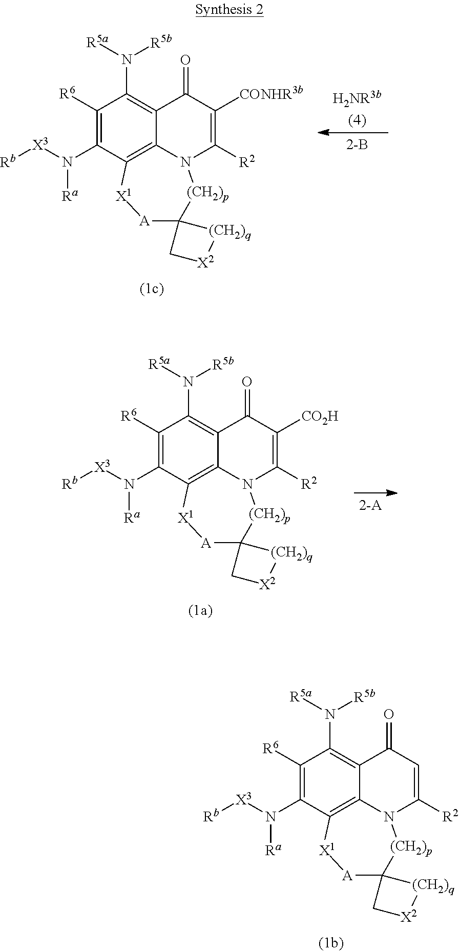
C1([R6])=C(N([X3][Rb])[Ra])C2=C3C(=C1N([R5a])[R5b])C(=O)C=C([R2])N3[(CH2)p]C1([A][X1]2)C[X2][(CH2)q]1.C1([R6])=C(N([X3][Rb])[Ra])C2=C3C(=C1N([R5a])[R5b])C(=O)C([CONHR3b])=C([R2])N3[(CH2)p]C1([A][X1]2)C[X2][(CH2)q]1.C1([R6])=C(N([X3][Rb])[Ra])C2=C3C(=C1N([R5a])[R5b])C(=O)C([CO2H])=C([R2])N3[(CH2)p]C1([A][X1]2)C[X2][(CH2)q]1
